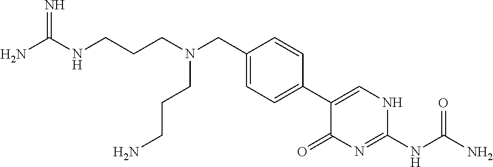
C1=C(CN(CCCN)CCCNC(N)=N)C=CC(C2=CNC(NC(N)=O)=NC2=O)=C1
